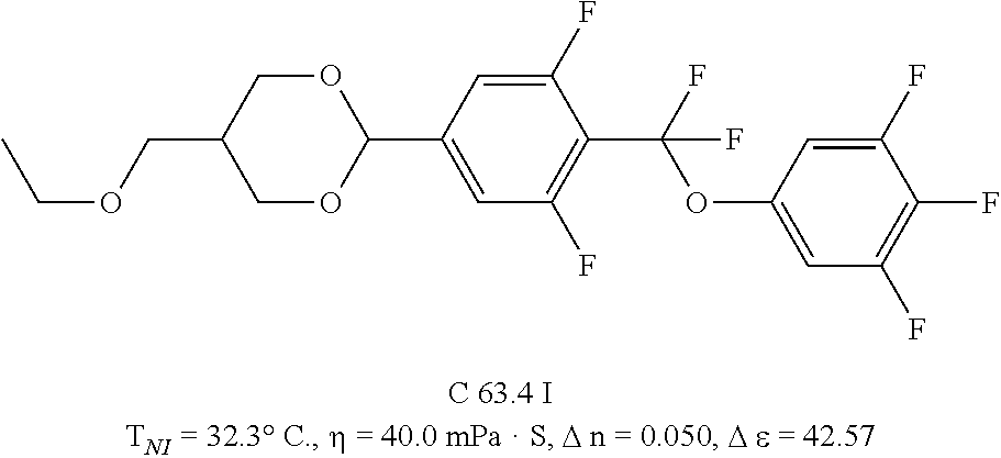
CCOCC1COC(C2=CC(F)=C(C(OC3=CC(F)=C(F)C(F)=C3)(F)F)C(F)=C2)OC1
